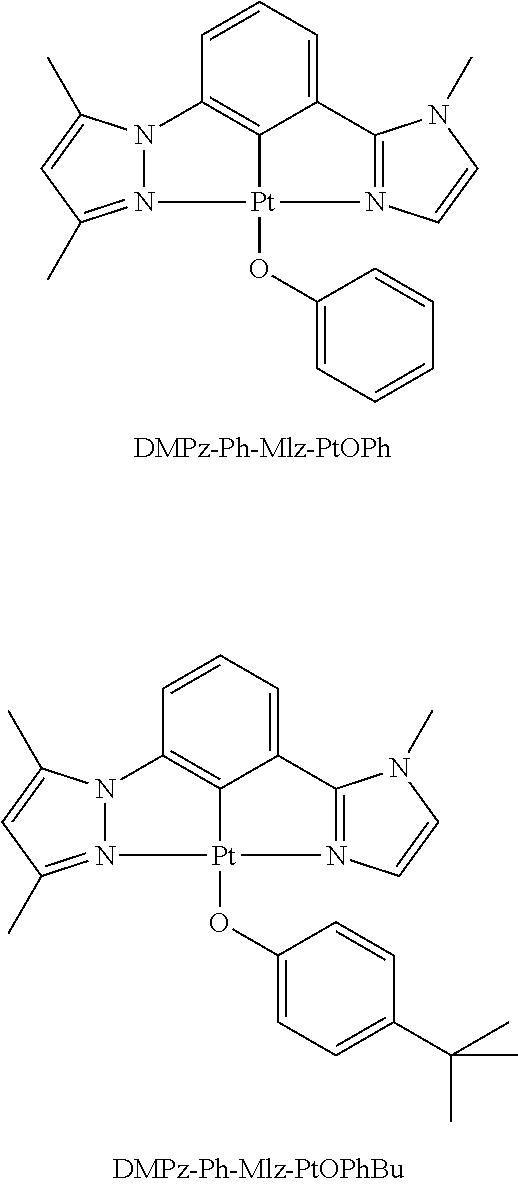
C12=CC=CC3=C1[Pt](OC1=CC=C(C(C)(C)C)C=C1)(N1=C(C)C=C(C)N31)N1=C2N(C)C=C1.C12=CC=CC3=C1[Pt](OC1=CC=CC=C1)(N1=C(C)C=C(C)N31)N1=C2N(C)C=C1
